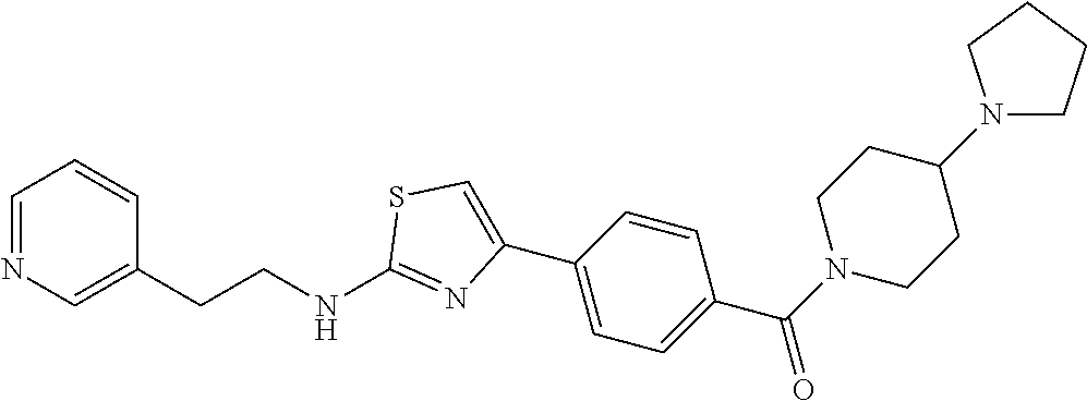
C1=CC(CCNC2=NC(C3=CC=C(C(N4CCC(N5CCCC5)CC4)=O)C=C3)=CS2)=CN=C1
